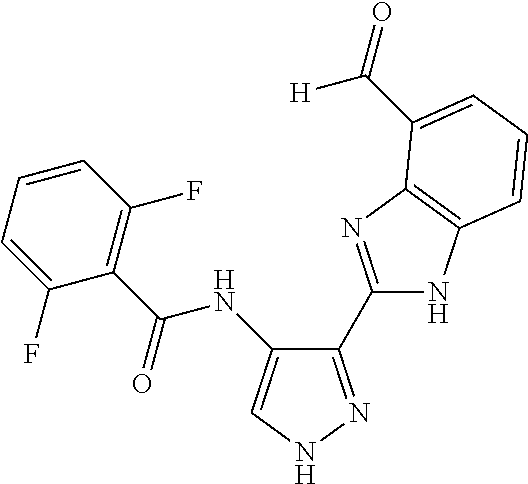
C1(C2=NC3=C(N2)C=CC=C3C(=O)[H])=NNC=C1NC(C1=C(F)C=CC=C1F)=O
